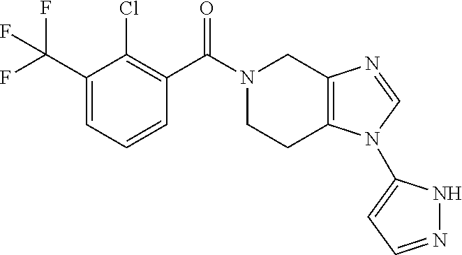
C1(C(F)(F)F)=CC=CC(C(N2CCC3=C(C2)N=CN3C2=CC=NN2)=O)=C1Cl
